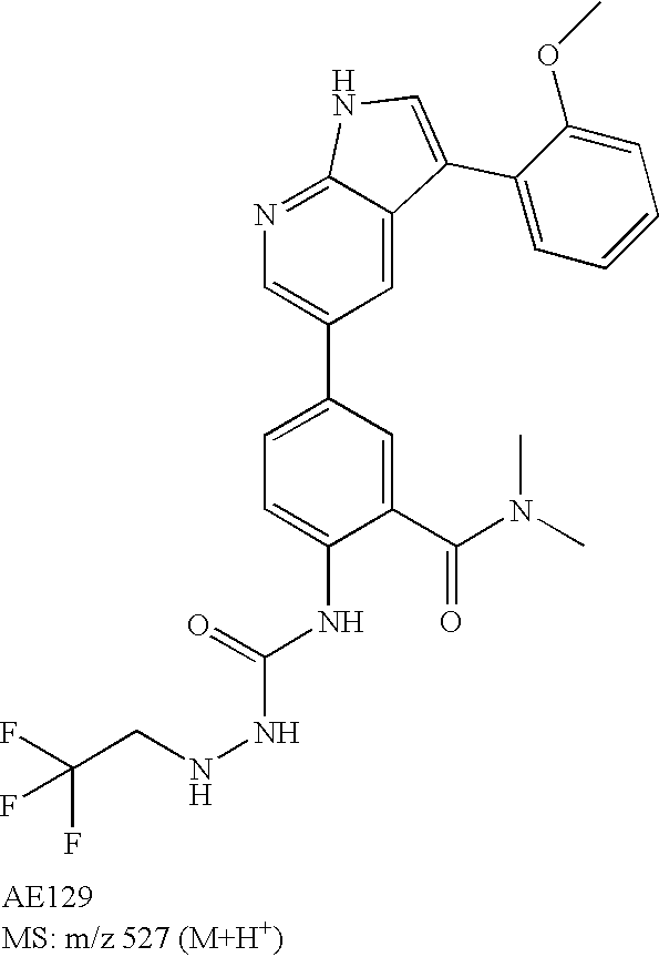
N1=C2C(=CC(C3=CC=C(NC(=O)NNCC(F)(F)F)C(C(N(C)C)=O)=C3)=C1)C(C1=CC=CC=C1OC)=CN2
